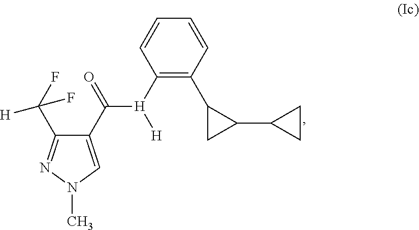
C1(C([H](C2=C(C3CC3C3CC3)C=CC=C2)[H])=O)=CN(C)N=C1C(F)(F)[H]
